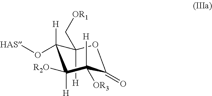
C1(O[HAS])([H])C([H])(C[OR1])OC(=O)C([H])([OR3])C1([R2O])[H]
